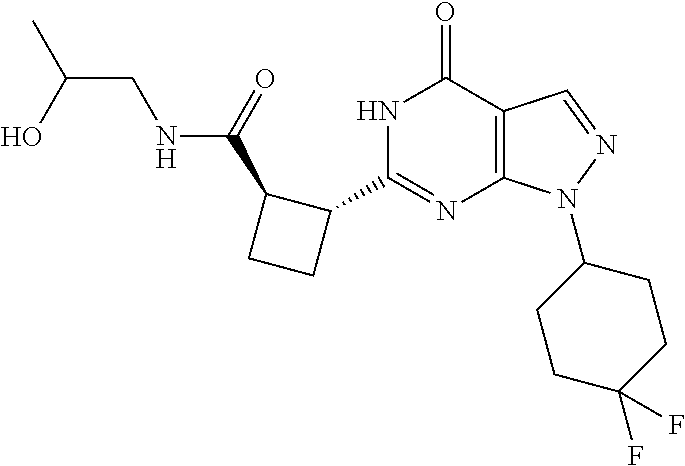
N1C(C2C(C(=O)NCC(C)O)CC2)=NC2=C(C1=O)C=NN2C1CCC(F)(F)CC1
